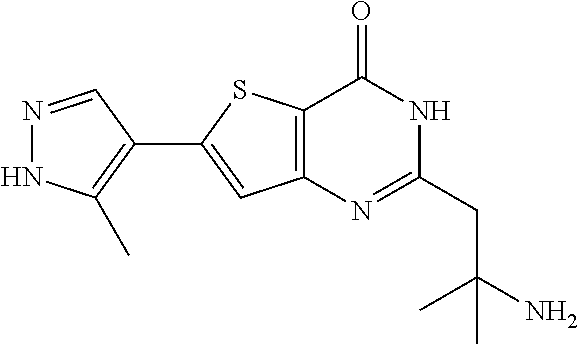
N1=CC(C2=CC3=C(S2)C(=O)NC(CC(C)(N)C)=N3)=C(C)N1
